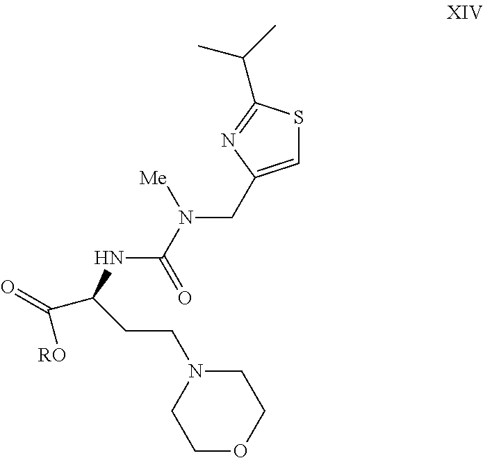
C(NC(N(CC1=CSC(C(C)C)=N1)[Me])=O)(C(=O)[RO])CCN1CCOCC1
